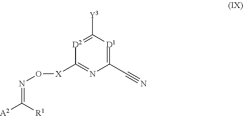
C1([X]ON=C([A2])[R1])=NC(C#N)=[D1]C([Y3])=[D2]1
